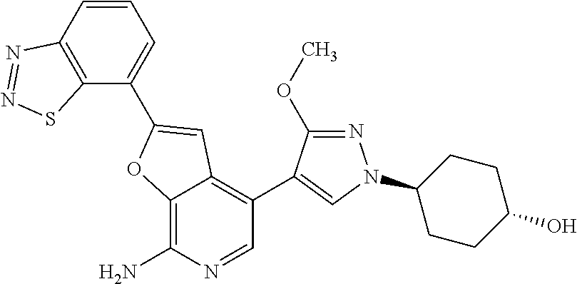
C12=C(N)N=CC(C3=CN(C4CCC(O)CC4)N=C3OC)=C1C=C(C1=CC=CC3=C1SN=N3)O2
